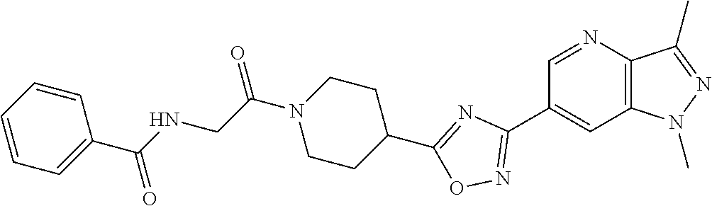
C1=NC2=C(C=C1C1=NOC(C3CCN(C(CNC(C4=CC=CC=C4)=O)=O)CC3)=N1)N(C)N=C2C
